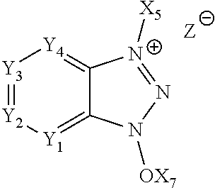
C12=[Y4][Y3]=[Y2][Y1]=C1N([OX7])N=[N+]2[X5].[Z]
